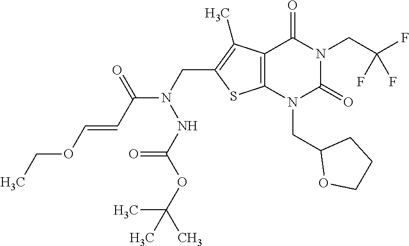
C12=C(N(CC3OCCC3)C(=O)N(CC(F)(F)F)C1=O)SC(CN(C(C=COCC)=O)NC(=O)OC(C)(C)C)=C2C
